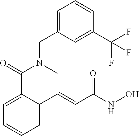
N(C(C1=CC=CC=C1C=CC(NO)=O)=O)(C)CC1=CC=CC(C(F)(F)F)=C1
